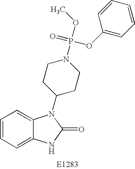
C1=CC=C2C(=C1)N(C1CCN(P(OC)(=O)OC3=CC=CC=C3)CC1)C(=O)N2
